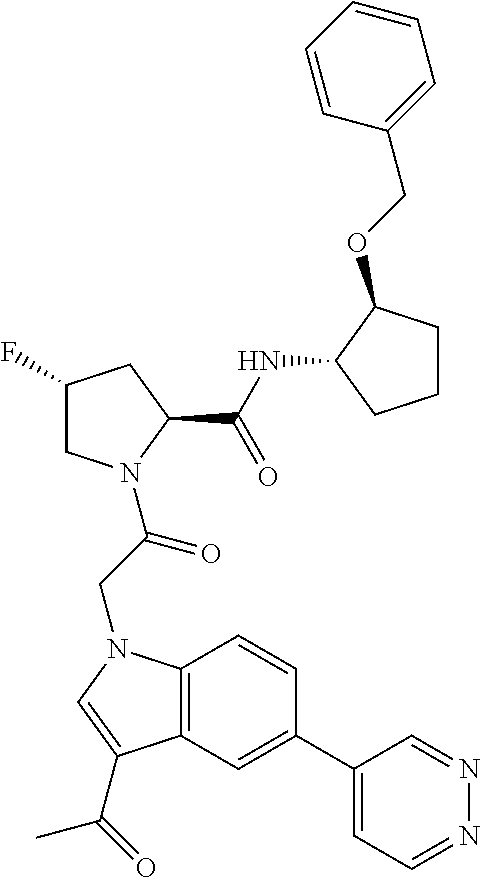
C12=C(C=C(C3=CC=NN=C3)C=C1)C(C(=O)C)=CN2CC(N1CC(F)CC1C(NC1CCCC1OCC1=CC=CC=C1)=O)=O
